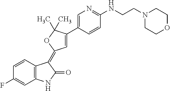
C1=CC2=C(C=C1F)NC(=O)C2=C1C=C(C2=CN=C(NCCN3CCOCC3)C=C2)C(C)(C)O1
